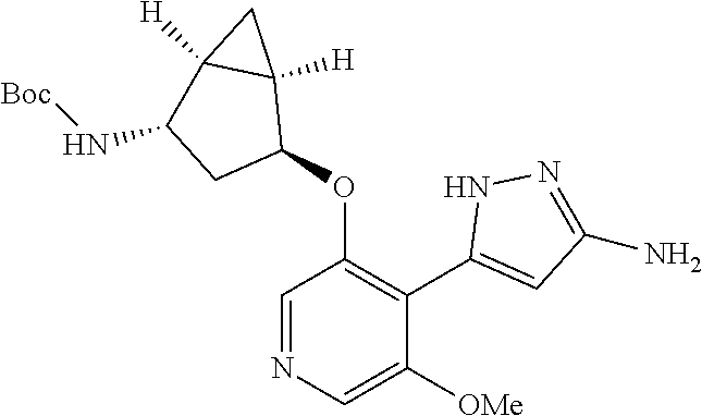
C1=NC=C([OMe])C(C2=CC(N)=NN2)=C1OC1C2([H])C([H])(C(N[Boc])C1)C2
